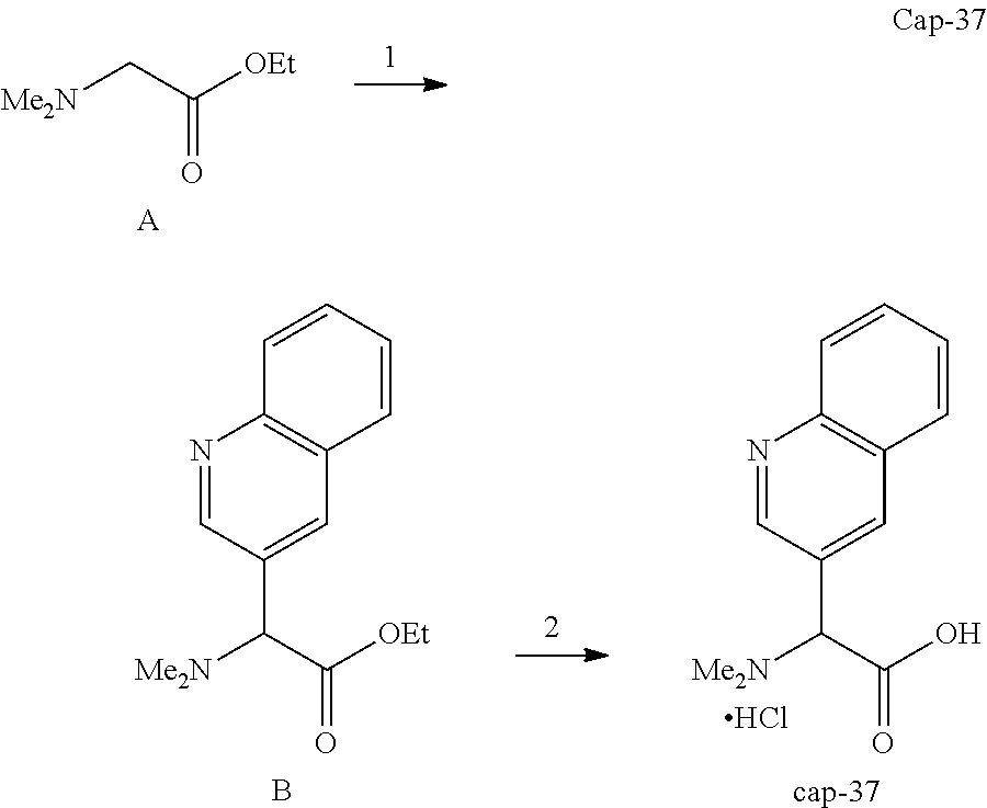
C(=O)(C[Me2N])[OEt].[A].C(=O)(C([Me2N])C1=CC2=C(N=C1)C=CC=C2)[OEt].B.C(=O)(C([Me2N])C1=CC2=C(N=C1)C=CC=C2)O.[cap-37].Cl
